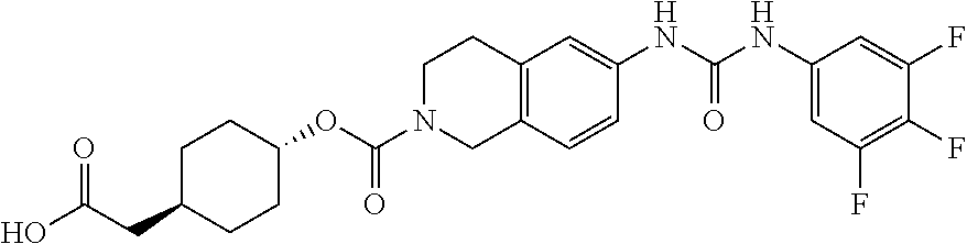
N(C1=CC2=C(C=C1)CN(C(OC1CCC(CC(=O)O)CC1)=O)CC2)C(NC1=CC(F)=C(F)C(F)=C1)=O
